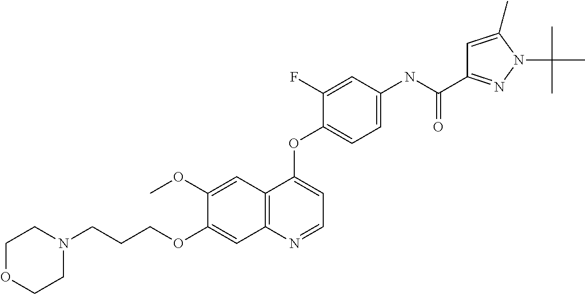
C1(OC)=CC2=C(C=C1OCCCN1CCOCC1)N=CC=C2OC1=CC=C(NC(C2=NN(C(C)(C)C)C(C)=C2)=O)C=C1F
